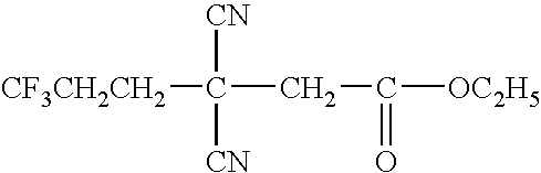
[CF3CH2CH2]C([CN])([CN])CC(=O)[OC2H5]
